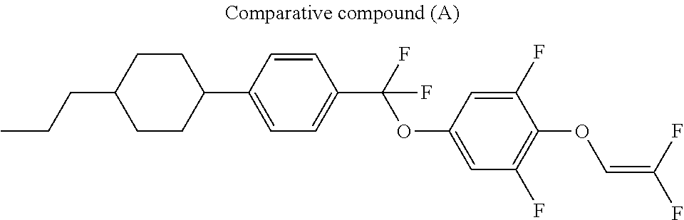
C1=C(C2CCC(CCC)CC2)C=CC(C(F)(OC2=CC(F)=C(OC=C(F)F)C(F)=C2)F)=C1
